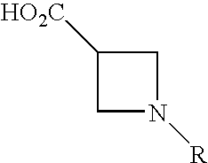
C1C([HO2C])CN1[R]
